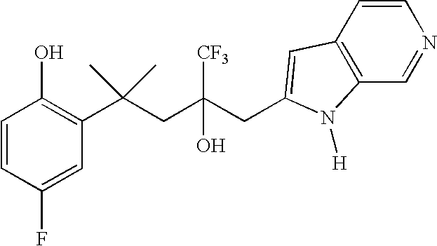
C1(F)=CC(C(CC(CC2=CC3=C(C=NC=C3)N2[H])([CF3])O)(C)C)=C(O)C=C1
